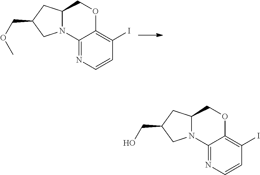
C12=NC=CC(I)=C1OCC1N2CC(COC)C1.C12=NC=CC(I)=C1OCC1N2CC(CO)C1
